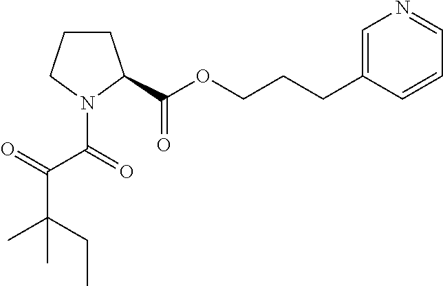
C1CCN(C(=O)C(=O)C(CC)(C)C)C1C(OCCCC1=CN=CC=C1)=O
